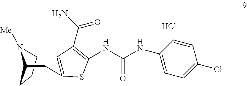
Cl.C12CCC(CC3=C1C(C(=O)N)=C(NC(NC1=CC=C(Cl)C=C1)=O)S3)N2[Me]
